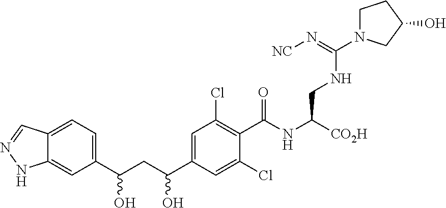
C1(C(CC(C2=CC=C3C(=C2)NN=C3)O)O)=CC(Cl)=C(C(NC([CO2H])CNC(=N[NC])N2CCC(O)C2)=O)C(Cl)=C1
